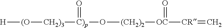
[H][(O][CH2)3][C)p](O[(CH2)2][OC]([CR]=C)=O)=O
